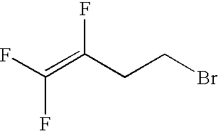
FC(F)=C(CCBr)F
